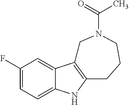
C1(F)=CC=C2C(=C1)C1=C(N2)CCCN(C(C)=O)C1
